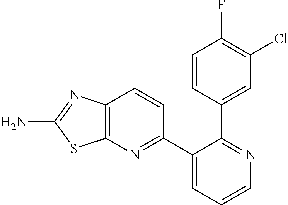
C1(C2=NC3=C(C=C2)N=C(N)S3)=CC=CN=C1C1=CC(Cl)=C(F)C=C1
